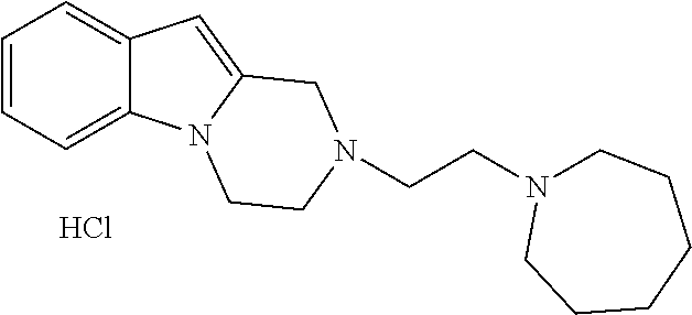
C1=CC=C2C(=C1)C=C1N2CCN(CCN2CCCCCC2)C1.Cl
